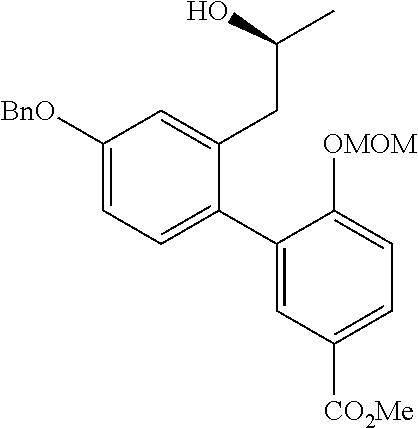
C1([BnO])=CC=C(C2=CC([CO2Me])=CC=C2[OMOM])C(CC(C)O)=C1
